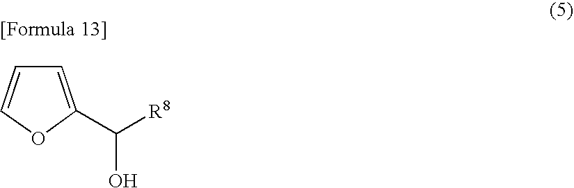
C1=C(C([R8])O)OC=C1
